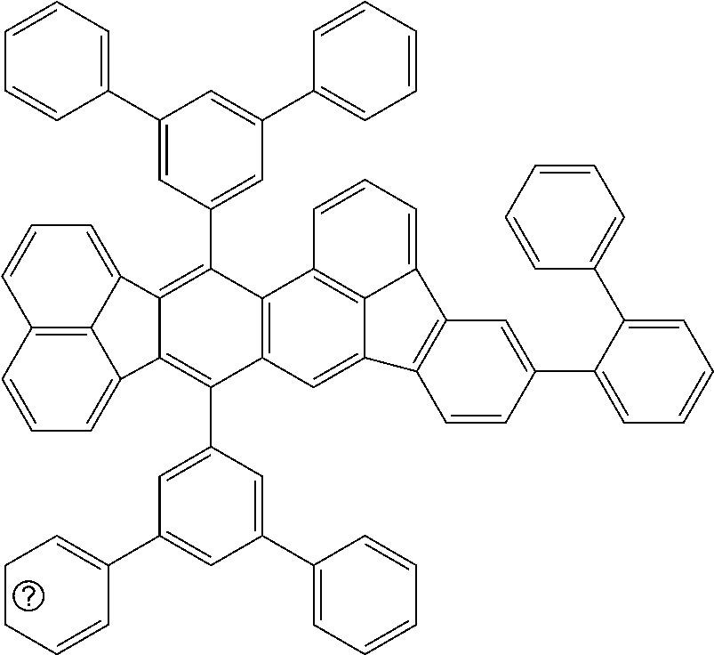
C1=CC=C2C3=C1C=CC=C3C1=C(C3=CC(C4=CC=CC=C4)=CC(C4=CC=CC=C4)=C3)C3=C(C(C4=CC(C5=CCCC=C5)=CC(C5=CC=CC=C5)=C4)=C21)C=C1C2=C3C=CC=C2C2=C1C=CC(C1=CC=CC=C1C1=CC=CC=C1)=C2
